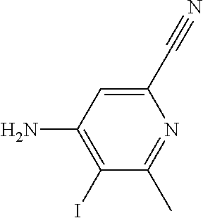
C1(C#N)=CC(N)=C(I)C(C)=N1
